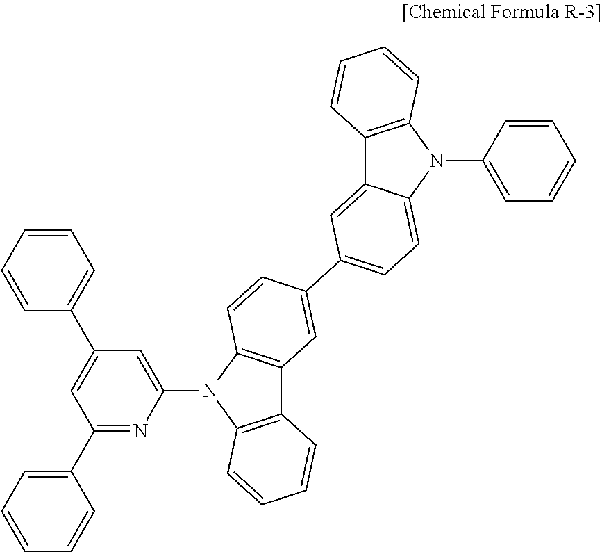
C1=CC(N2C3=C(C4=CC(C5=CC6=C(N(C7=CC(C8=CC=CC=C8)=CC(C8=CC=CC=C8)=N7)C7=C6C=CC=C7)C=C5)=CC=C24)C=CC=C3)=CC=C1
